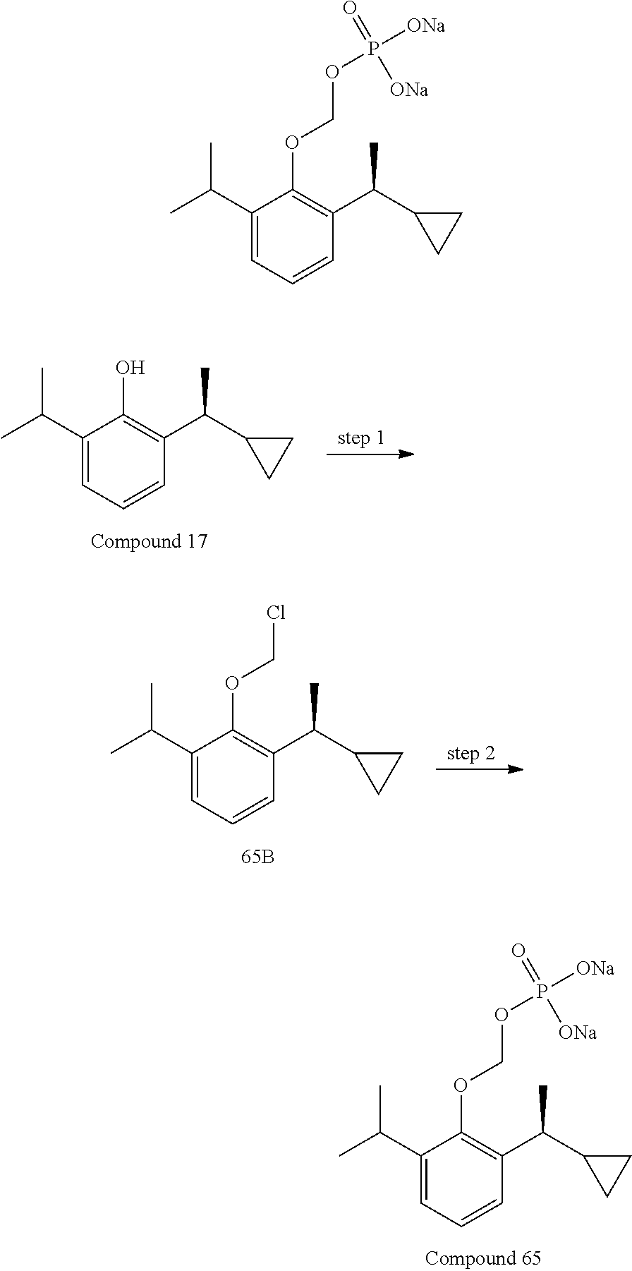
C1(C(C)C)=CC=CC(C(C2CC2)C)=C1O.C1(C(C)C)=CC=CC(C(C2CC2)C)=C1OCCl.C1(C(C)C)=CC=CC(C(C2CC2)C)=C1OCOP(=O)([ONa])[ONa].C1(C(C)C)=CC=CC(C(C2CC2)C)=C1OCOP(=O)([ONa])[ONa]
